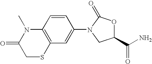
C1(=O)CSC2=C(N1C)C=CC(N1C(=O)OC(C(N)=O)C1)=C2
